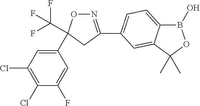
N1=C(C2=CC=C3B(O)OC(C)(C)C3=C2)CC(C2=CC(Cl)=C(Cl)C(F)=C2)(C(F)(F)F)O1
